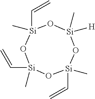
[Si]1(C)(C=C)O[Si](C=C)(C)O[Si](C)([H])O[Si](C=C)(C)O1
